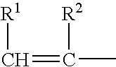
[R1]C=C(C)[R2]
